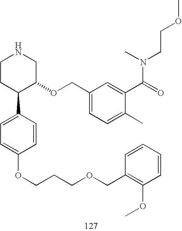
C1CC(C2=CC=C(OCCCOCC3=C(OC)C=CC=C3)C=C2)C(OCC2=CC=C(C)C(C(=O)N(C)CCOC)=C2)CN1
